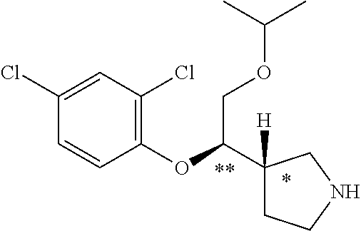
C1(Cl)=CC(Cl)=C(OC(C2([H])CCNC2)COC(C)C)C=C1
